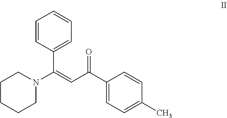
C1=CC(C(=CC(=O)C2=CC=C(C)C=C2)N2CCCCC2)=CC=C1
